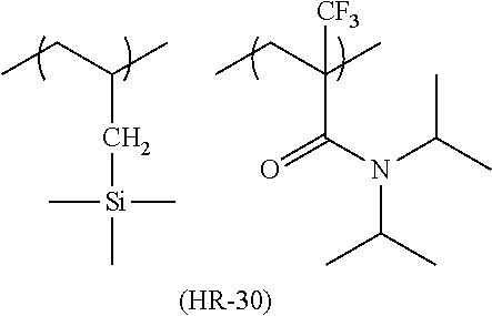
CCC(C)C[Si](C)(C)C.CCC(C)([CF3])C(N(C(C)C)C(C)C)=O.[(HR-30)]
